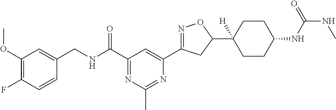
C1=CC(F)=C(OC)C=C1CNC(C1=NC(C)=NC(C2=NOC(C3([H])CCC(NC(NC)=O)CC3)C2)=C1)=O
